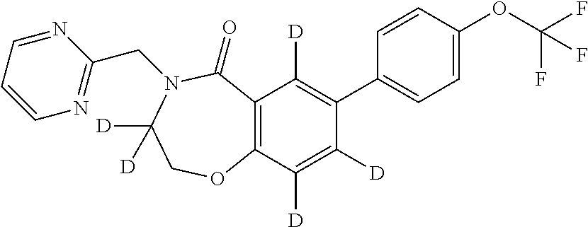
C12=C(C([D])=C([D])C(C3=CC=C(OC(F)(F)F)C=C3)=C1[D])OCC([D])([D])N(CC1=NC=CC=N1)C2=O
